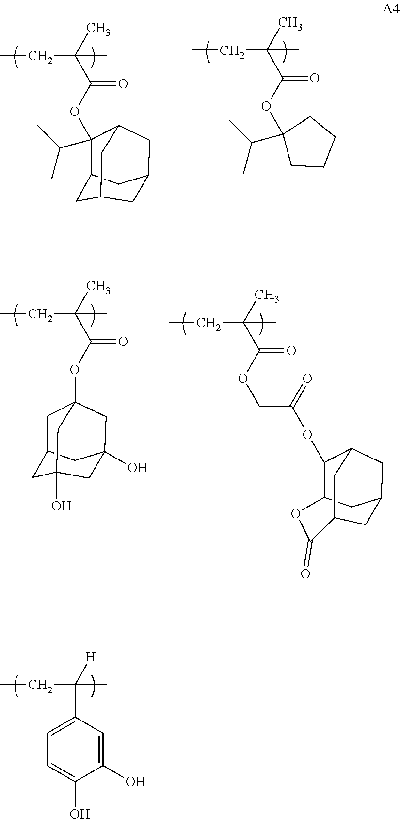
CCC(C1=CC=C(O)C(O)=C1)(C)[H].CCC(C)(C)C(OC1(C(C)C)CCCC1)=O.CCC(C)(C)C(OC1(C(C)C)C2CC3CC(CC1C3)C2)=O.C12CC3(O)CC(O)(CC(OC(C(CC)(C)C)=O)(C1)C3)C2.C12CC3CC(CC(C3)C(=O)O1)C2OC(COC(C(CC)(C)C)=O)=O
